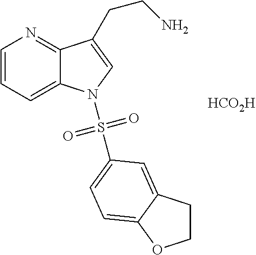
[HCO2H].C1=CC=C2C(=N1)C(CCN)=CN2S(=O)(=O)C1=CC=C2C(=C1)CCO2
